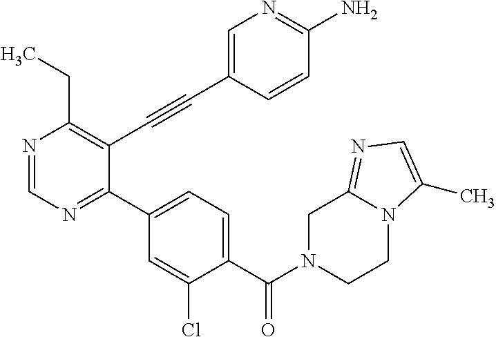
N1=CN=C(C2=CC=C(C(N3CCN4C(=NC=C4C)C3)=O)C(Cl)=C2)C(C#CC2=CN=C(N)C=C2)=C1CC
